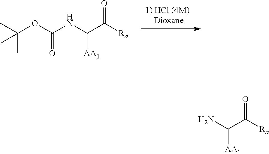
[Ra]C(C(NC(OC(C)(C)C)=O)[AA1])=O.[Ra]C(C(N)[AA1])=O
